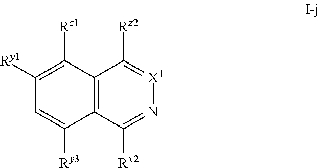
C12=C(C([Rx2])=N[X1]=C1[Rz2])C([Ry3])=CC([Ry1])=C2[Rz1]
